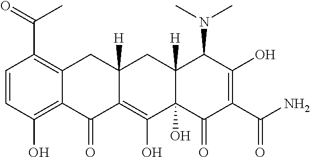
C1=CC(O)=C2C(=C1C(=O)C)CC1([H])C(=C(O)C3(O)C([H])(C1)C(N(C)C)C(O)=C(C(N)=O)C3=O)C2=O
